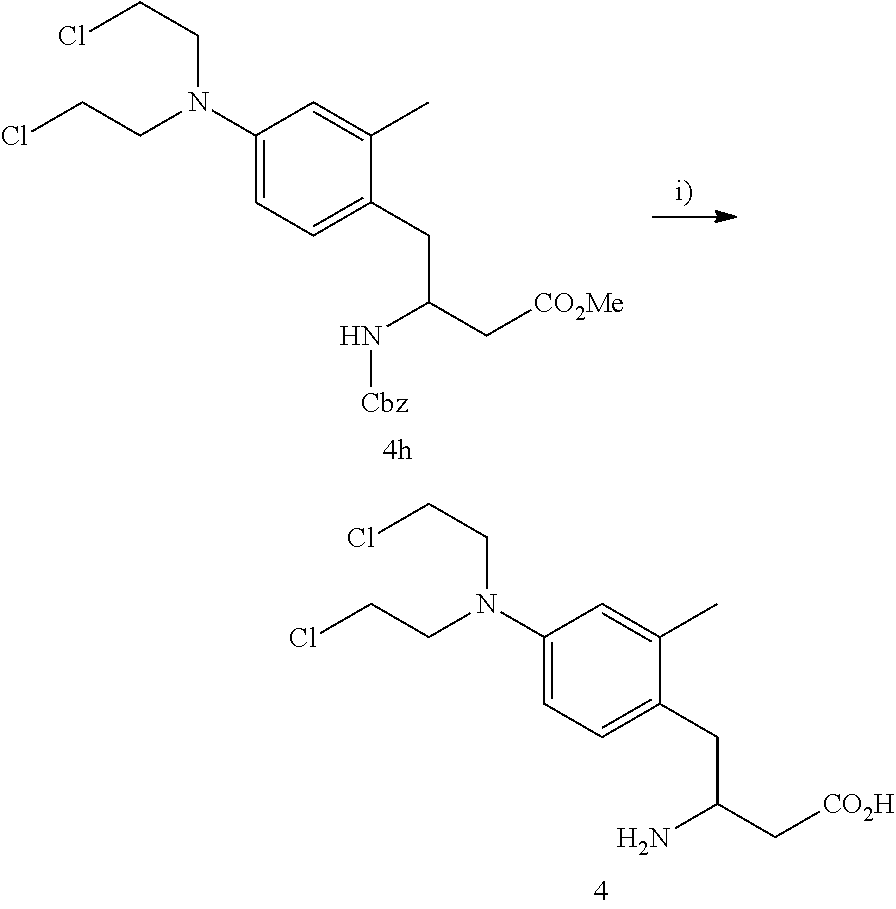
C1(N(CCCl)CCCl)=CC=C(CC(C[CO2Me])N[Cbz])C(C)=C1.C1(N(CCCl)CCCl)=CC=C(CC(C[CO2H])N)C(C)=C1
